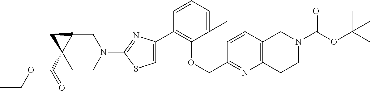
C1(C2=C(OCC3=NC4=C(C=C3)CN(C(=O)OC(C)(C)C)CC4)C(C)=CC=C2)=CSC(N2CC3C(C(=O)OCC)(CC2)C3)=N1
